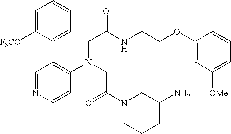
C1=NC=CC(N(CC(=O)N2CCCC(N)C2)CC(=O)NCCOC2=CC([OMe])=CC=C2)=C1C1=CC=CC=C1[F3CO]
